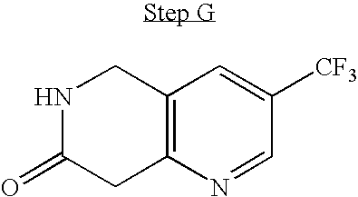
C12=C(N=CC([CF3])=C1)CC(=O)NC2
